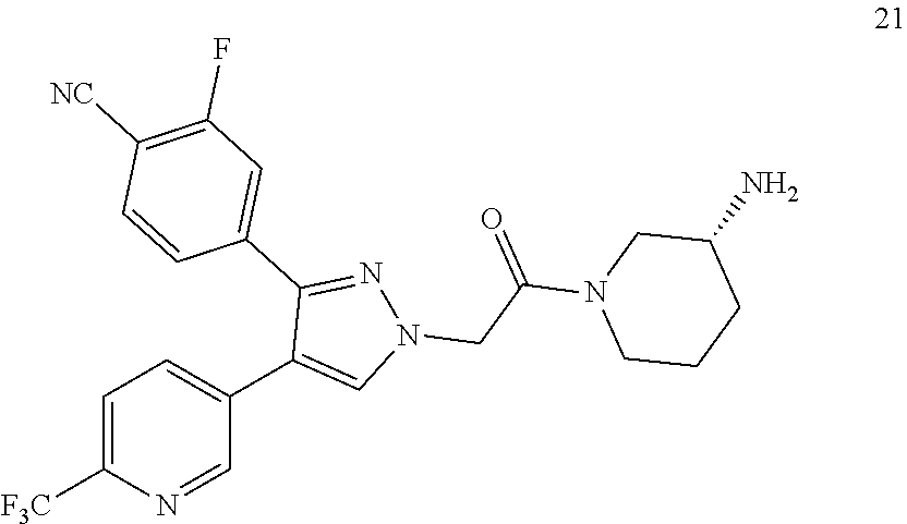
C1=C([F3C])N=CC(C2=CN(CC(N3CCCC(N)C3)=O)N=C2C2=CC(F)=C([NC])C=C2)=C1
